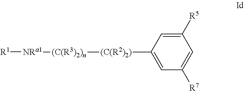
[R1][NRa1][(C(R3)2)n][(C(R2)2)]C1=CC([R7])=CC([R5])=C1
